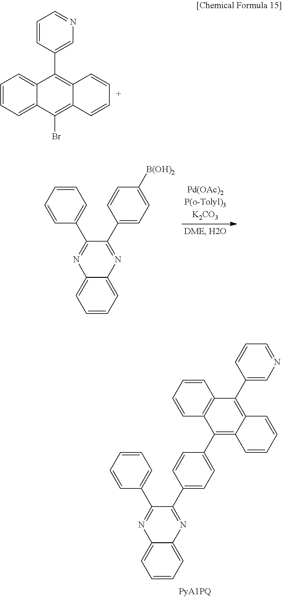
C1=NC=C(C2=C3C(=C(C4=CC=C(C5=NC6=CC=CC=C6N=C5C5=CC=CC=C5)C=C4)C4=C2C=CC=C4)C=CC=C3)C=C1.C1=CC(C2=C3C(=C(Br)C4=CC=CC=C24)C=CC=C3)=CN=C1.C1=CC=CC(C2=NC3=CC=CC=C3N=C2C2=CC=C([B(OH)2])C=C2)=C1
